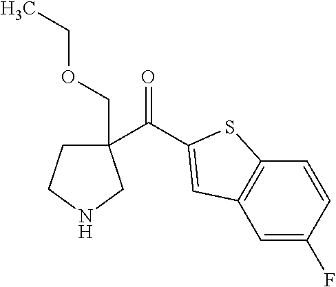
C1(C(=O)C2=CC3=C(C=CC(F)=C3)S2)(COCC)CCNC1
